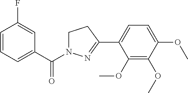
C1=CC=C(C(=O)N2CCC(C3=CC=C(OC)C(OC)=C3OC)=N2)C=C1F
